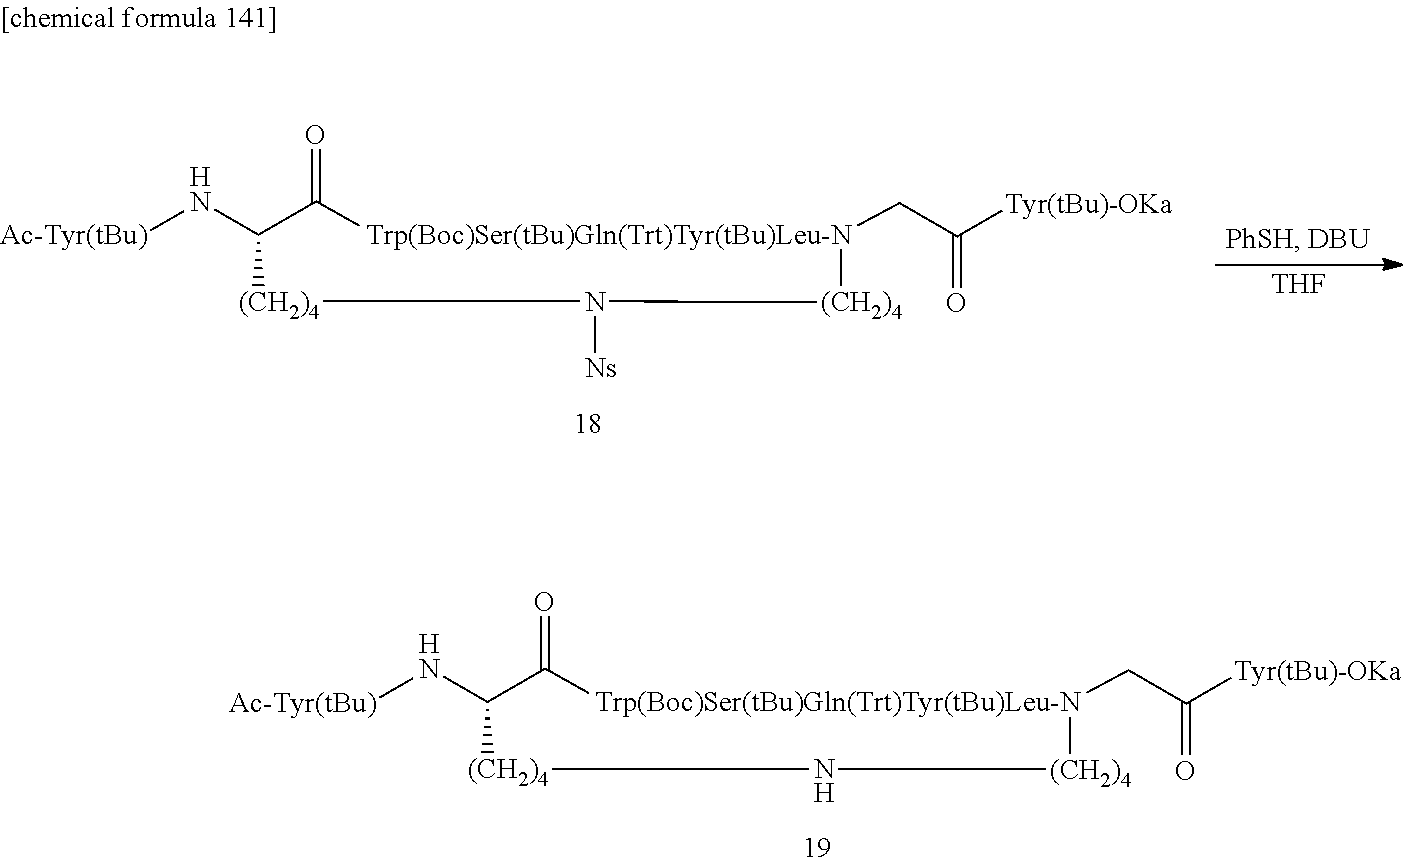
[THF].[Trp(Boc)Ser(tBu)Gln(Trt)Tyr(tBu)Leu-N]1(CC([Tyr(tBu)-OKa])=O)[(CH2)4]N([Ns])[(CH2)4]C(N[Ac-Tyr(tBu)])C1=O.[Trp(Boc)Ser(tBu)Gln(Trt)Tyr(tBu)Leu-N]1(CC([Tyr(tBu)-OKa])=O)[(CH2)4]N[(CH2)4]C(N[Ac-Tyr(tBu)])C1=O
